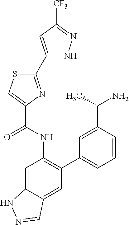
C1(C2=NC(C(NC3=C(C4=CC=CC(C(N)C)=C4)C=C4C(=C3)NN=C4)=O)=CS2)=CC([CF3])=NN1
